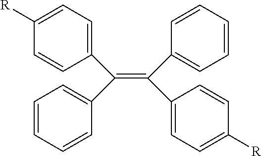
C1([R])=CC=C(C(C2=CC=CC=C2)=C(C2=CC=CC=C2)C2=CC=C([R])C=C2)C=C1
